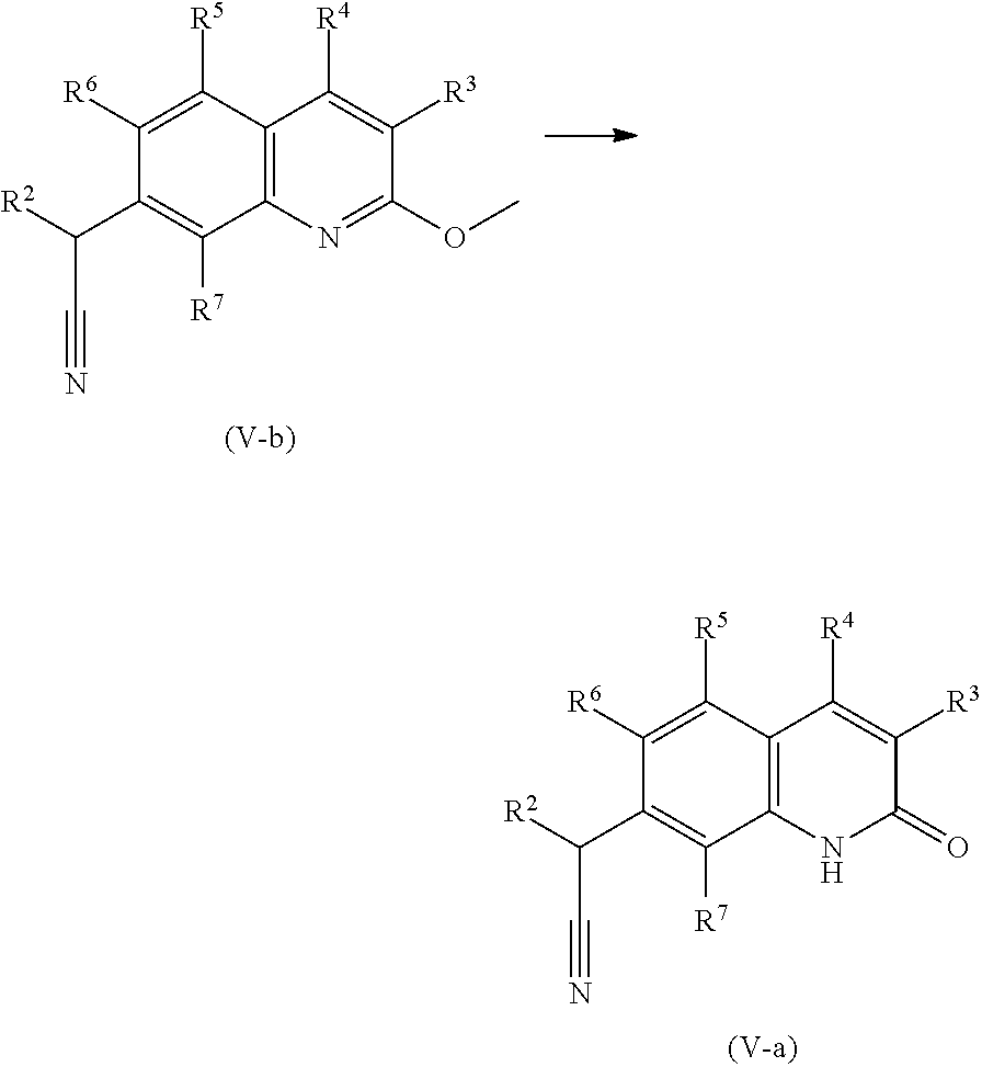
C1([R6])=C([R5])C2=C(C([R7])=C1C([R2])C#N)NC(=O)C([R3])=C2[R4].C1([R6])=C([R5])C2=C(C([R7])=C1C([R2])C#N)N=C(OC)C([R3])=C2[R4]
